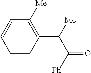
C1([Me])=C(C([Me])C([Ph])=O)C=CC=C1
